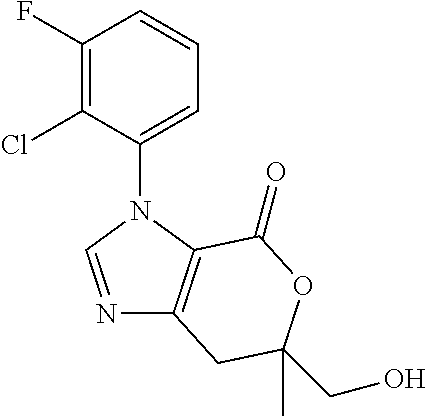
N1=CN(C2=CC=CC(F)=C2Cl)C2=C1CC(CO)(C)OC2=O
